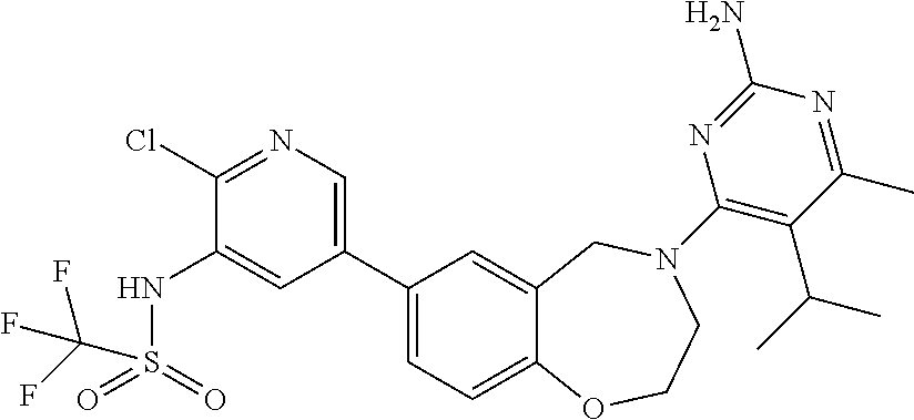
C1(Cl)=NC=C(C2=CC=C3C(=C2)CN(C2=C(C(C)C)C(C)=NC(N)=N2)CCO3)C=C1NS(=O)(=O)C(F)(F)F
